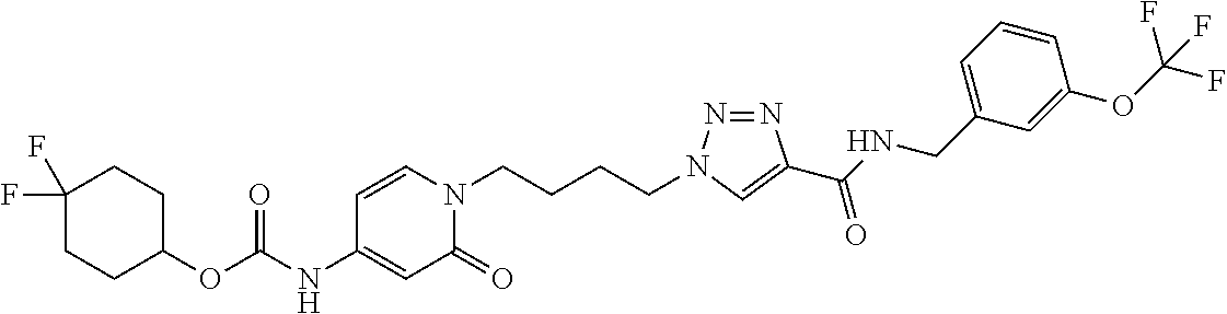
C(NC1=CC(=O)N(CCCCN2N=NC(C(NCC3=CC=CC(OC(F)(F)F)=C3)=O)=C2)C=C1)(=O)OC1CCC(F)(F)CC1
